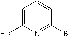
C1=C(O)N=C(Br)C=C1
